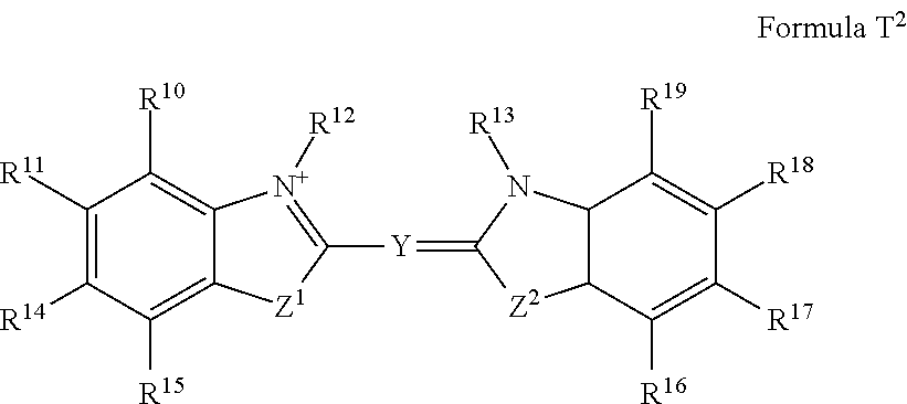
C1([R11])=C([R14])C([R15])=C2C(=C1[R10])[N+]([R12])=C([Y]=C1[Z2]C3C([R16])=C([R17])C([R18])=C([R19])C3N1[R13])[Z1]2
